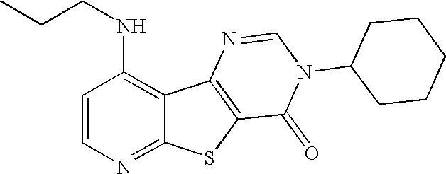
C1=CN=C2C(=C1NCCC)C1=C(S2)C(=O)N(C2CCCCC2)C=N1
